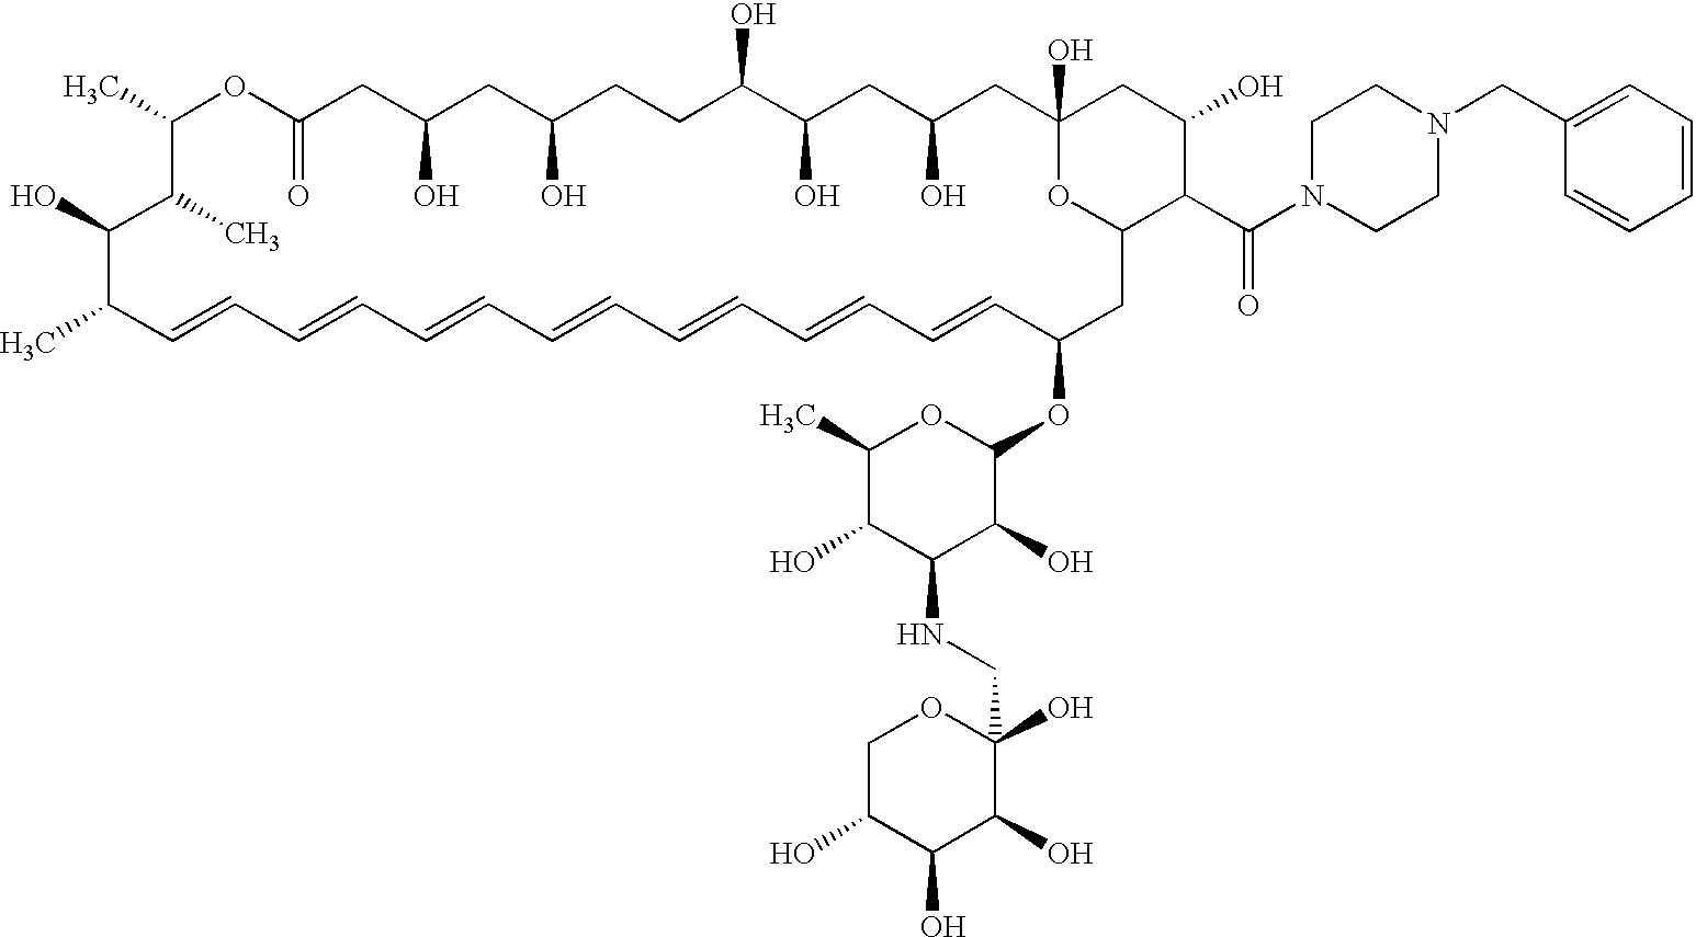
CC1C=CC=CC=CC=CC=CC=CC=CC(OC2OC(C)C(O)C(NCC3(O)OCC(O)C(O)C3O)C2O)CC2OC(O)(CC(O)CC(O)C(O)CCC(O)CC(O)CC(=O)OC(C)C(C)C1O)CC(O)C2C(N1CCN(CC2=CC=CC=C2)CC1)=O
